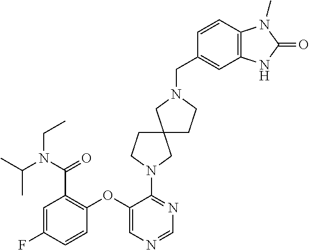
C1(OC2=C(C(N(C(C)C)CC)=O)C=C(F)C=C2)=CN=CN=C1N1CCC2(C1)CCN(CC1=CC3=C(C=C1)N(C)C(=O)N3)C2
